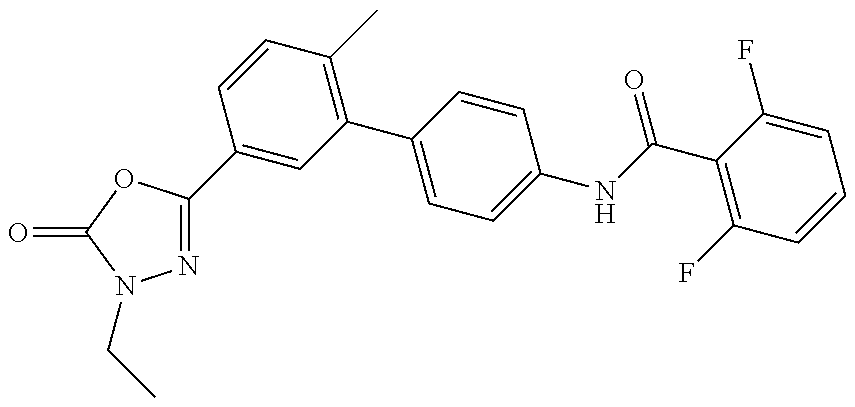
C1(C2=NN(CC)C(=O)O2)=CC(C2=CC=C(NC(=O)C3=C(F)C=CC=C3F)C=C2)=C(C)C=C1
